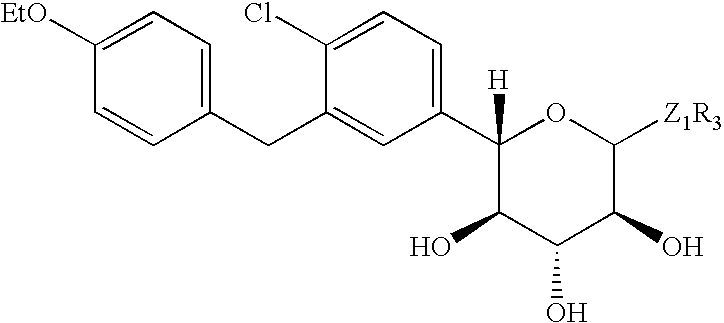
C1(Cl)=CC=C(C2([H])C(O)C(O)C(O)C([Z1R3])O2)C=C1CC1=CC=C([EtO])C=C1
